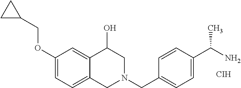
C1(OCC2CC2)=CC=C2C(=C1)C(O)CN(CC1=CC=C(C(C)N)C=C1)C2.[CIH]
